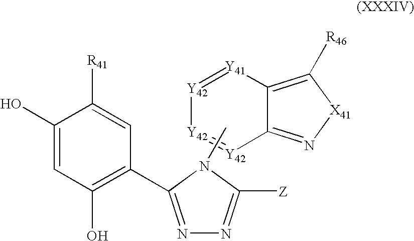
[Y42]1=[Y41]C2=C([R46])[X41]N=C2[Y42]=[Y42]1.C1(O)=CC(O)=C(C2=NN=C([Z])N2C)C=C1[R41]
